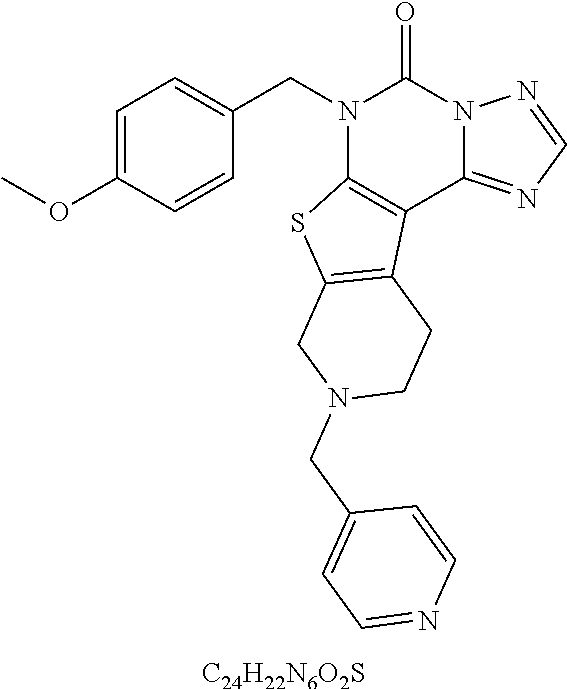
C1=C(OC)C=CC(CN2C3=C(C4=NC=NN4C2=O)C2=C(S3)CN(CC3=CC=NC=C3)CC2)=C1.[C24H22N6O2S]
